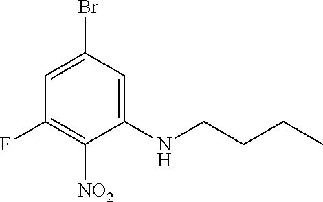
BrC1=CC(F)=C([NO2])C(NCCCC)=C1
